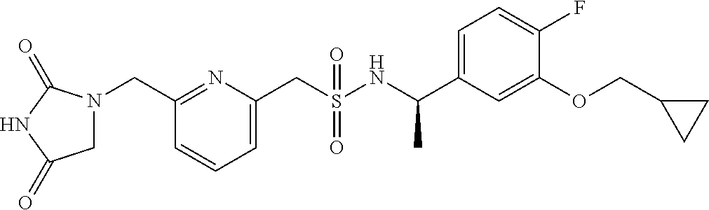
N1=C(CN2CC(=O)NC2=O)C=CC=C1CS(NC(C1=CC=C(F)C(OCC2CC2)=C1)C)(=O)=O
